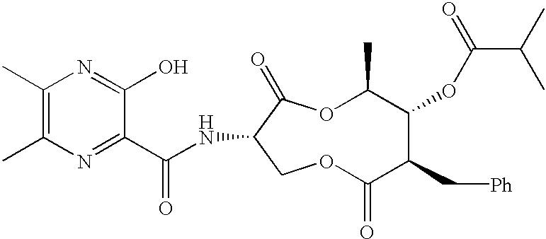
C1(C)=C(C)N=C(C(NC2COC(=O)C(C[Ph])C(OC(C(C)C)=O)C(C)OC2=O)=O)C(O)=N1
